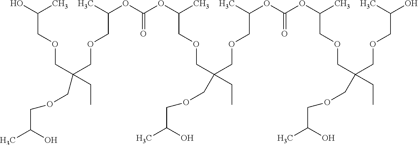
CC(COCC(COCC(OC(OC(COCC(CC)(COCC(C)O)COCC(OC(OC(COCC(CC)(COCC(O)C)COCC(C)O)C)=O)C)C)=O)C)(CC)COCC(O)C)O
